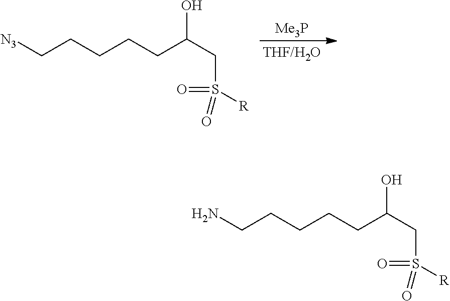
[Me3P].[N3]CCCCCC(CS([R])(=O)=O)O.NCCCCCC(CS([R])(=O)=O)O
